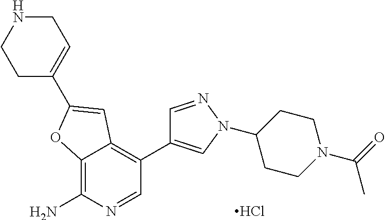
C12=C(N)N=CC(C3=CN(C4CCN(C(C)=O)CC4)N=C3)=C1C=C(C1=CCNCC1)O2.Cl
